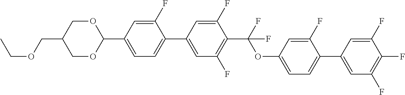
O(CC1COC(C2=CC=C(C3=CC(F)=C(C(F)(OC4=CC=C(C5=CC(F)=C(F)C(F)=C5)C(F)=C4)F)C(F)=C3)C(F)=C2)OC1)CC
